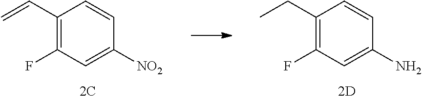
C1(C=C)=C(F)C=C([NO2])C=C1.C1(CC)=C(F)C=C(N)C=C1
